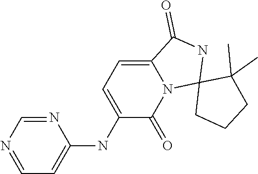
C1=NC=NC(NC2=CC=C3N(C2=O)C2(NC3=O)CCCC2(C)C)=C1
